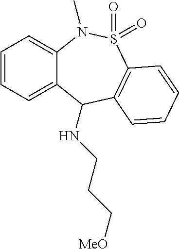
C1=CC=C2C(=C1)N(C)S(=O)(=O)C1=C(C2NCCC[MeO])C=CC=C1
